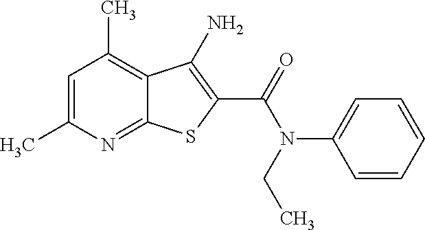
C12=NC(C)=CC(C)=C1C(N)=C(C(N(CC)C1=CC=CC=C1)=O)S2
